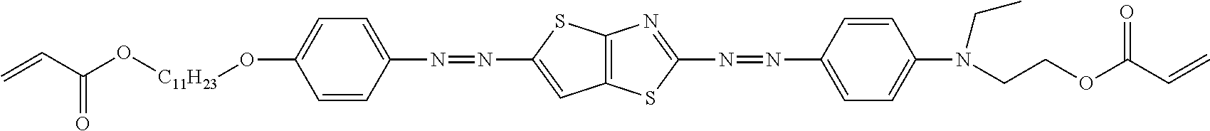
C=CC(O[C11H23]OC1=CC=C(N=NC2=CC3=C(S2)N=C(N=NC2=CC=C(N(CC)CCOC(C=C)=O)C=C2)S3)C=C1)=O
